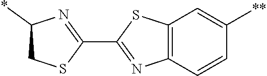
C12=C(C=CC([**])=C1)N=C(C1=NC(*)CS1)S2
